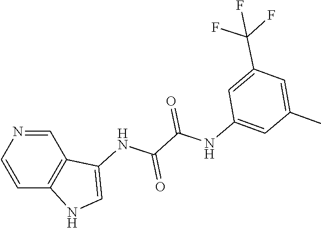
C1(NC(C(NC2=CNC3=C2C=NC=C3)=O)=O)=CC(C)=CC(C(F)(F)F)=C1
